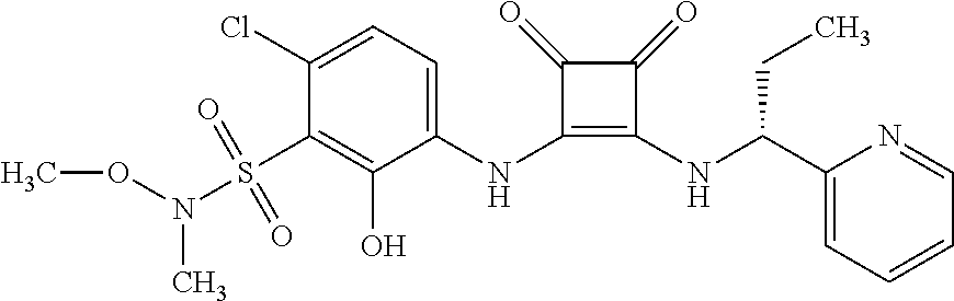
C1(Cl)=CC=C(NC2=C(NC(C3=CC=CC=N3)CC)C(=O)C2=O)C(O)=C1S(N(OC)C)(=O)=O
